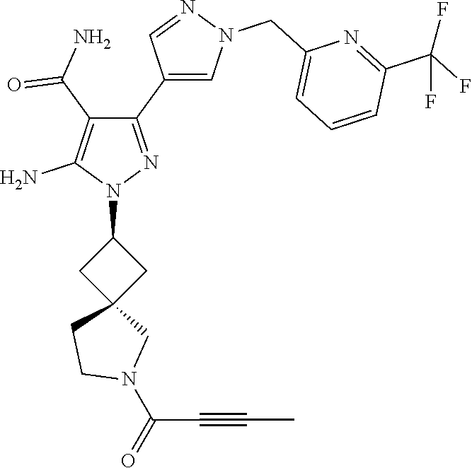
C(C#CC)(N1CC2(CC1)CC(N1N=C(C3=CN(CC4=CC=CC(C(F)(F)F)=N4)N=C3)C(C(=O)N)=C1N)C2)=O
